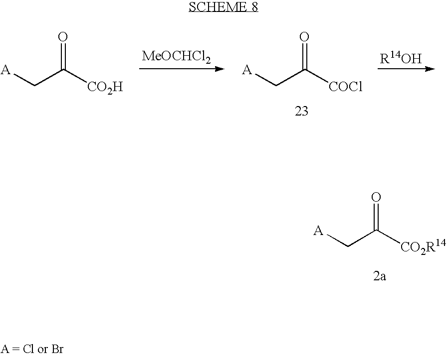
[A]CC([CO2H])=O.[MeOCHCl2].[A]CC([COCl])=O.[R14OH].[A]CC([CO2R14])=O
